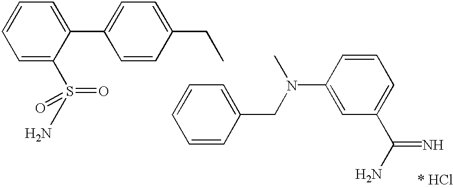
C1=CC=C(S(=O)(=O)N)C(C2=CC=C(CC)C=C2)=C1.CN(C1=CC(C(=N)N)=CC=C1)CC1=CC=CC=C1
